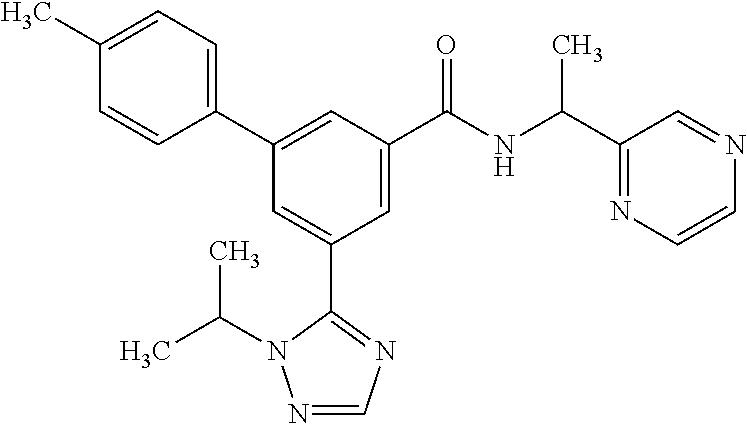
C1(C2=CC(C(NC(C3=NC=CN=C3)C)=O)=CC(C3=NC=NN3C(C)C)=C2)=CC=C(C)C=C1
